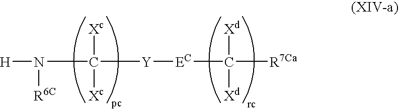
N([R6C])(C([Y][EC]C([R7Ca])([Xd])[Xd])([Xc])[Xc])[H]
